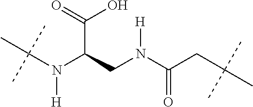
C(N(C(CN(C(CC(C)(C)C)=O)[H])C(=O)O)[H])(C)(C)C
